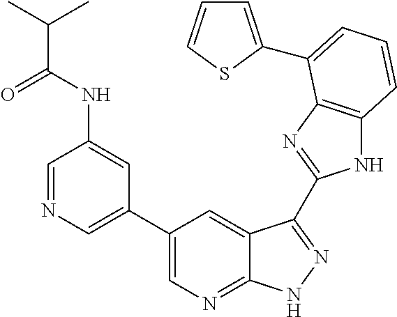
C1(C2=CN=C3C(=C2)C(C2=NC4=C(N2)C=CC=C4C2=CC=CS2)=NN3)=CN=CC(NC(C(C)C)=O)=C1
